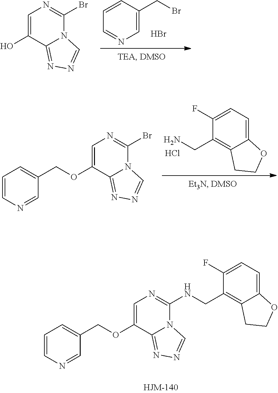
C1(F)=CC=C2C(=C1CN)CCO2.Cl.C1=CN=CC(COC2=CN=C(Br)N3C2=NN=C3)=C1.C1=CN=CC(COC2=CN=C(NCC3=C4C(=CC=C3F)OCC4)N3C2=NN=C3)=C1.C1=CC(CBr)=CN=C1.C1=C(O)C2=NN=CN2C(Br)=N1.Br
